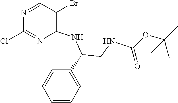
C1=NC(Cl)=NC(NC(CNC(OC(C)(C)C)=O)C2=CC=CC=C2)=C1Br
